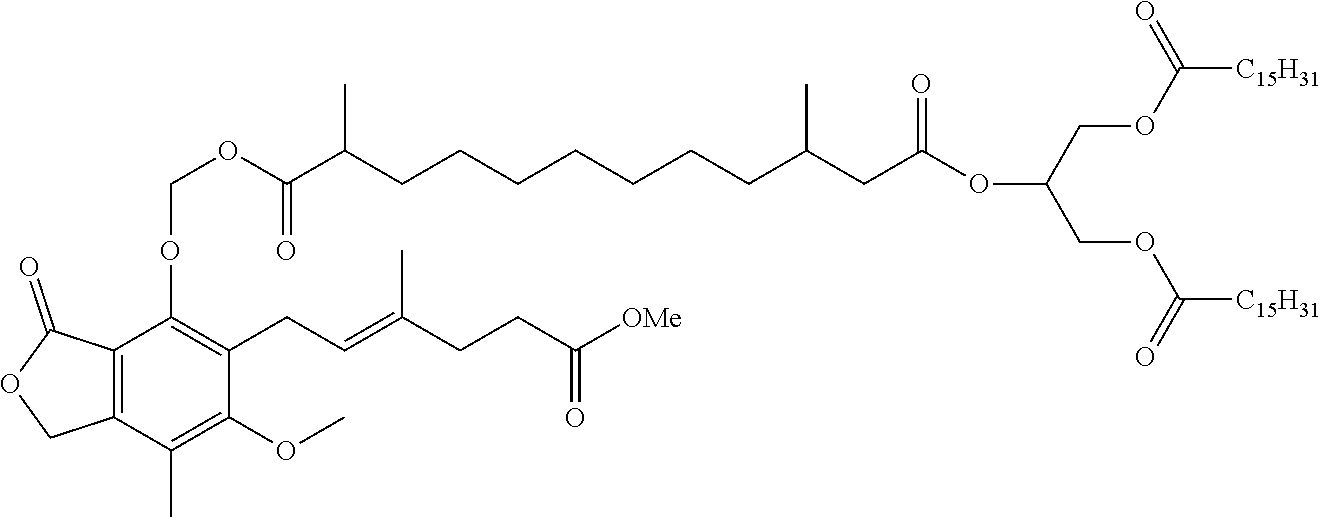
C12=C(C(C)=C(OC)C(CC=C(CCC(=O)[OMe])C)=C1OCOC(C(CCCCCCCC(CC(OC(COC([C15H31])=O)COC([C15H31])=O)=O)C)C)=O)COC2=O
